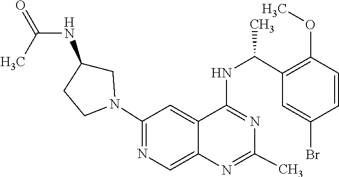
N1=C(NC(C2=C(OC)C=CC(Br)=C2)C)C2=CC(N3CC(NC(=O)C)CC3)=NC=C2N=C1C
